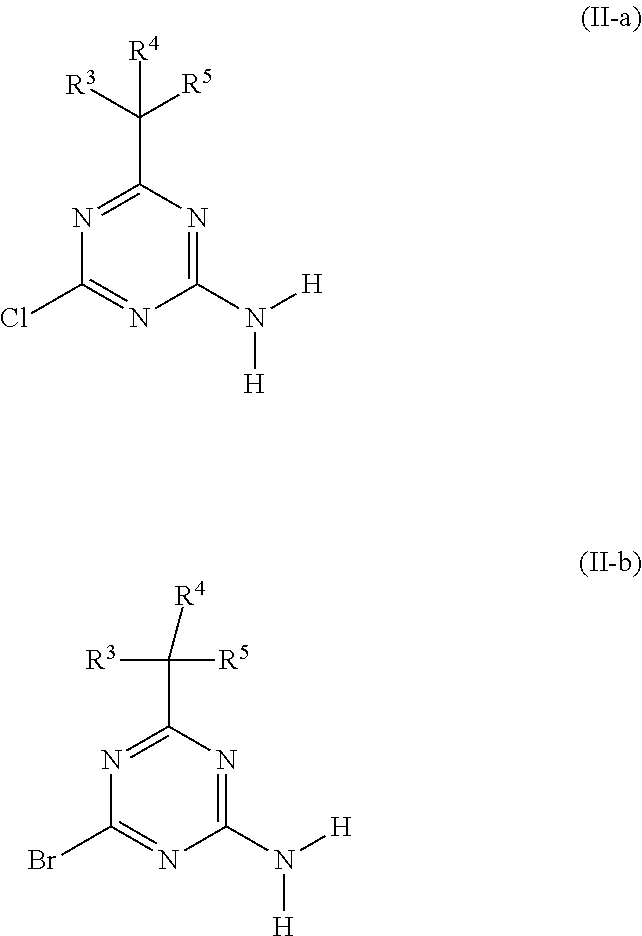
C1(Br)=NC(N([H])[H])=NC(C([R4])([R5])[R3])=N1.C1(Cl)=NC(N([H])[H])=NC(C([R4])([R5])[R3])=N1
